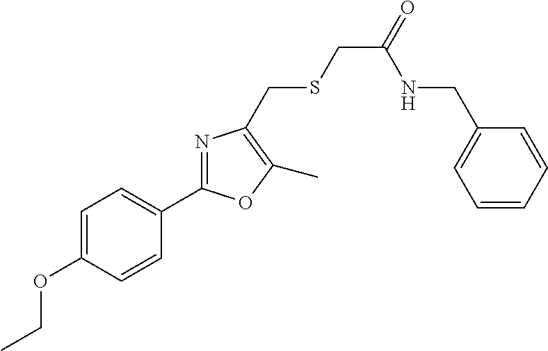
CCOC1=CC=C(C2=NC(CSCC(=O)NCC3=CC=CC=C3)=C(C)O2)C=C1
